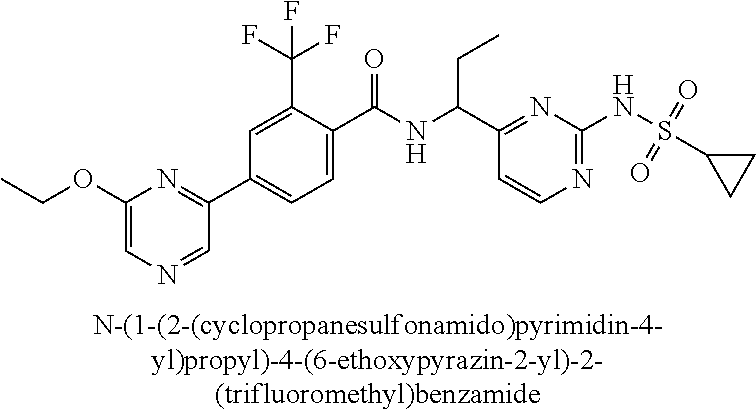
N1=C(NS(=O)(=O)C2CC2)N=C(C(NC(C2=CC=C(C3=NC(OCC)=CN=C3)C=C2C(F)(F)F)=O)CC)C=C1
